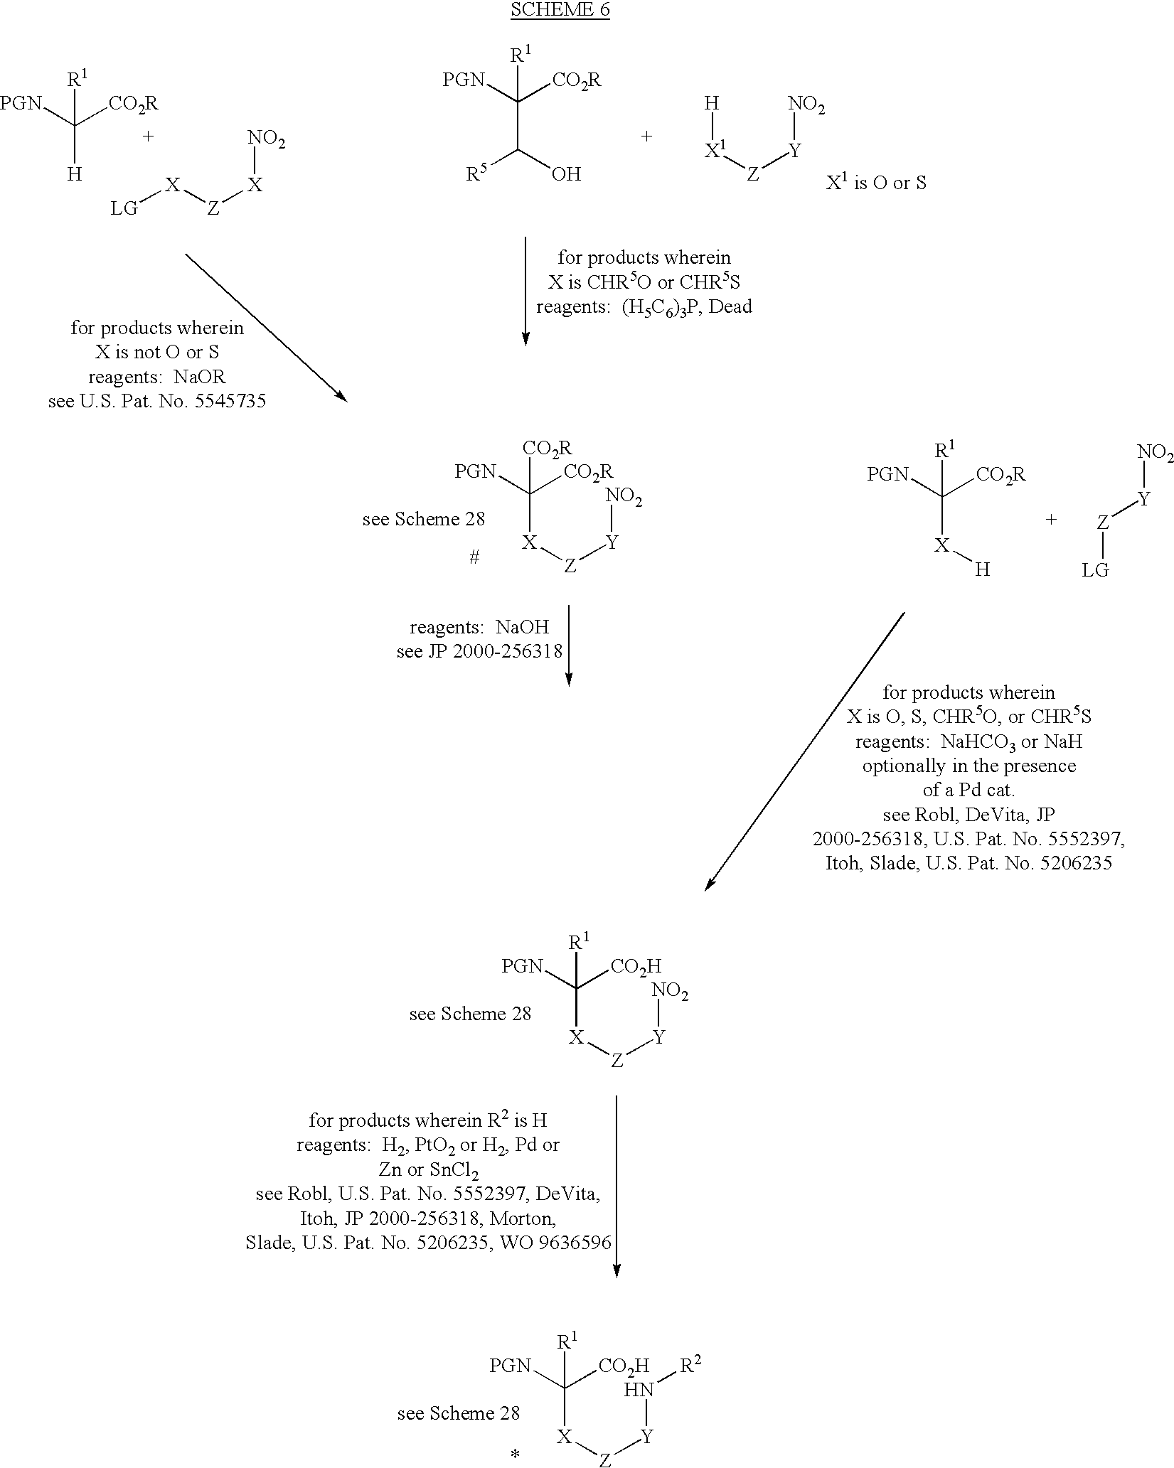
[PGN]C([H])([CO2R])[R1].[LG][X][Z][X][NO2].C(C(O)[R5])([CO2R])([PGN])[R1].[H][X1][Z][Y][NO2].C([X][Z][Y][NO2])([CO2R])([PGN])[CO2R].[PGN]C([X][H])([CO2R])[R1].[LG][Z][Y][NO2].C([X][Z][Y][NO2])([CO2H])([PGN])[R1].C([X][Z][Y]N[R2])([CO2H])([PGN])[R1]
